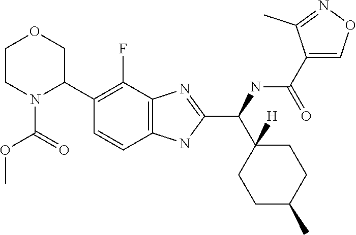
C1CN(C(=O)OC)C(C2=C(F)C3=C(C=C2)NC(C(C2([H])CCC(C)CC2)NC(C2=CON=C2C)=O)=N3)CO1
